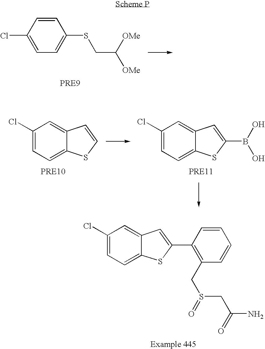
C1(Cl)=CC=C2C(=C1)C=C(C1=C(CS(CC(N)=O)=O)C=CC=C1)S2.C1=CC(Cl)=CC=C1SCC([OMe])[OMe].C1(Cl)=CC=C2C(=C1)C=CS2.C1(Cl)=CC=C2C(=C1)C=C(B(O)O)S2
